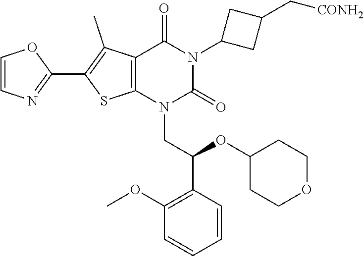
C1=CN=C(C2=C(C)C3=C(S2)N(CC(C2=C(OC)C=CC=C2)OC2CCOCC2)C(=O)N(C2CC(C[CONH2])C2)C3=O)O1
